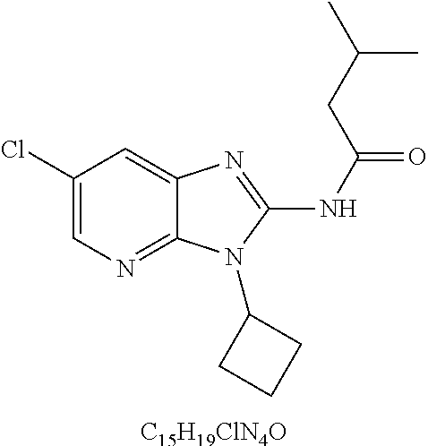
C1(Cl)=CN=C2C(=C1)N=C(NC(=O)CC(C)C)N2C1CCC1.[C15H19ClN4O]
